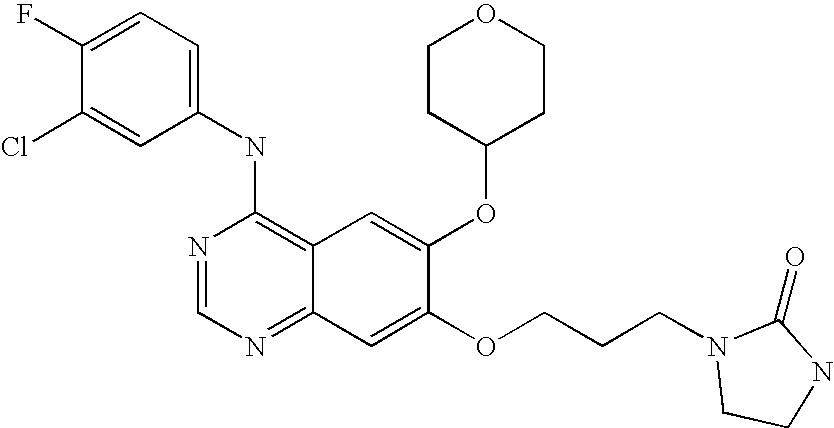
C1=C(Cl)C(F)=CC=C1NC1=C2C(=NC=N1)C=C(OCCCN1CCNC1=O)C(OC1CCOCC1)=C2
